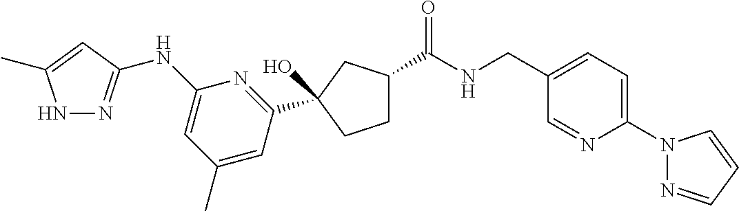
C(NCC1=CC=C(N2N=CC=C2)N=C1)(=O)C1CCC(O)(C2=NC(NC3=NNC(C)=C3)=CC(C)=C2)C1
